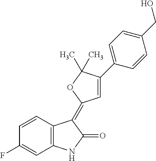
C1=CC(F)=CC2=C1C(=C1C=C(C3=CC=C(CO)C=C3)C(C)(C)O1)C(=O)N2
